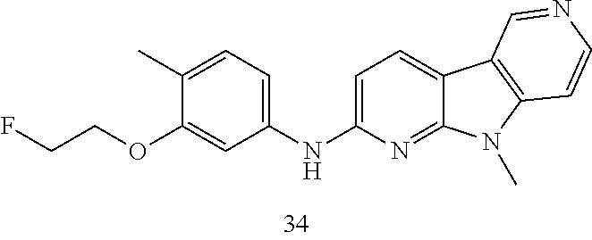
C1=C(NC2=CC=C(C)C(OCCF)=C2)N=C2C(=C1)C1=C(N2C)C=CN=C1
